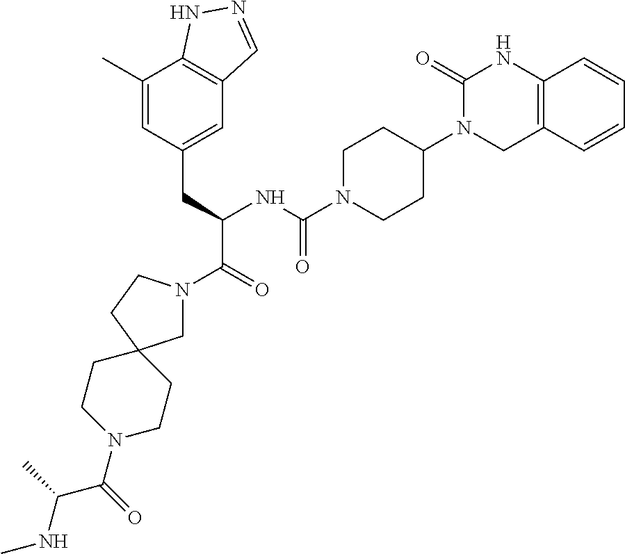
C1(C)=CC(CC(C(=O)N2CC3(CC2)CCN(C(C(NC)C)=O)CC3)NC(N2CCC(N3CC4=C(NC3=O)C=CC=C4)CC2)=O)=CC2=C1NN=C2
